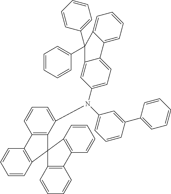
C1=CC2=C(C=C1)C1=C(C(N(C3=CC=CC(C4=CC=CC=C4)=C3)C3=CC=C4C(=C3)C(C3=CC=CC=C3)(C3=CC=CC=C3)C3=CC=CC=C43)=CC=C1)C21C2=C(C=CC=C2)C2=C1C=CC=C2
